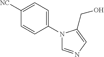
C1=C([NC])C=CC(N2C=NC=C2CO)=C1
